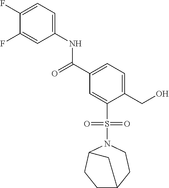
C1C2CCN(S(C3=CC(C(=O)NC4=CC=C(F)C(F)=C4)=CC=C3CO)(=O)=O)C(C1)C2
